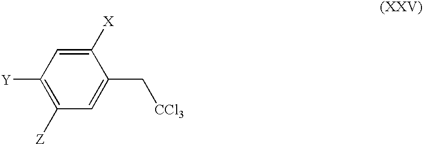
C1(C[CCl3])=CC([Z])=C([Y])C=C1[X]
